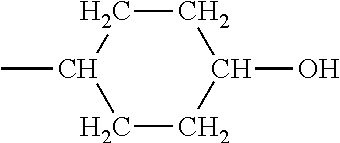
CC1CCC(O)CC1
